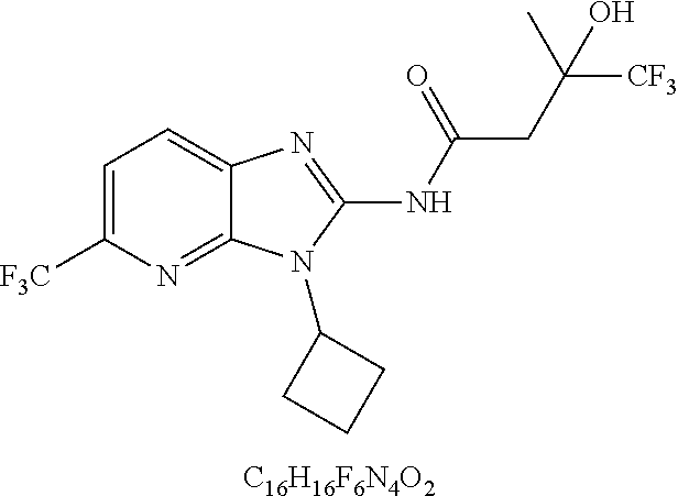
[C16H16F6N4O2].C1=C([F3C])N=C2C(=C1)N=C(NC(CC([CF3])(C)O)=O)N2C1CCC1
